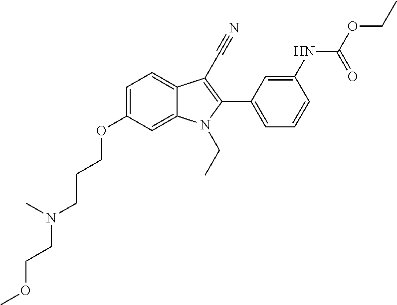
C1=C(OCCCN(C)CCOC)C=C2C(=C1)C(C#N)=C(C1=CC=CC(NC(OCC)=O)=C1)N2CC
